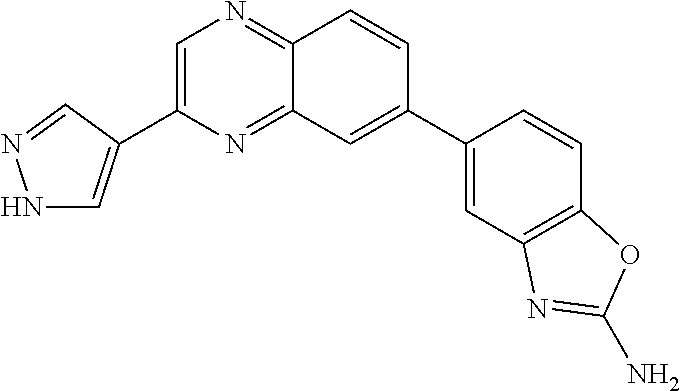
C1=C(C2=CC3=NC(C4=CNN=C4)=CN=C3C=C2)C=CC2=C1N=C(N)O2
